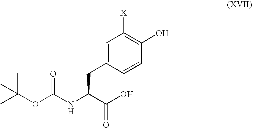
CC(OC(NC(C(O)=O)CC1=CC([X])=C(O)C=C1)=O)(C)C
